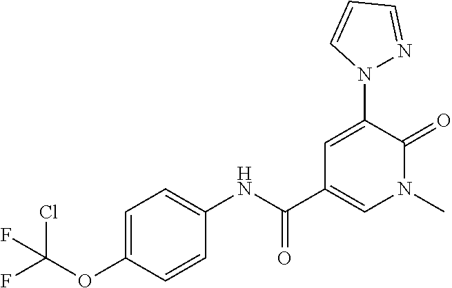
ClC(OC1=CC=C(NC(=O)C2=CN(C)C(=O)C(N3N=CC=C3)=C2)C=C1)(F)F
